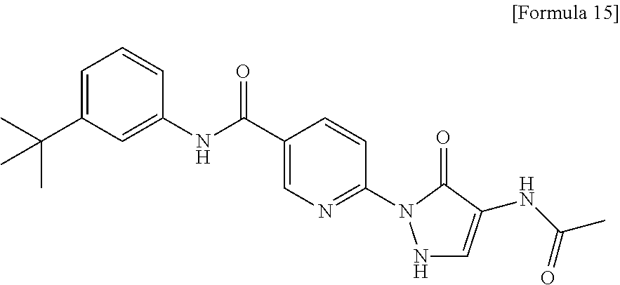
N1C=C(NC(C)=O)C(=O)N1C1=NC=C(C(NC2=CC(C(C)(C)C)=CC=C2)=O)C=C1
